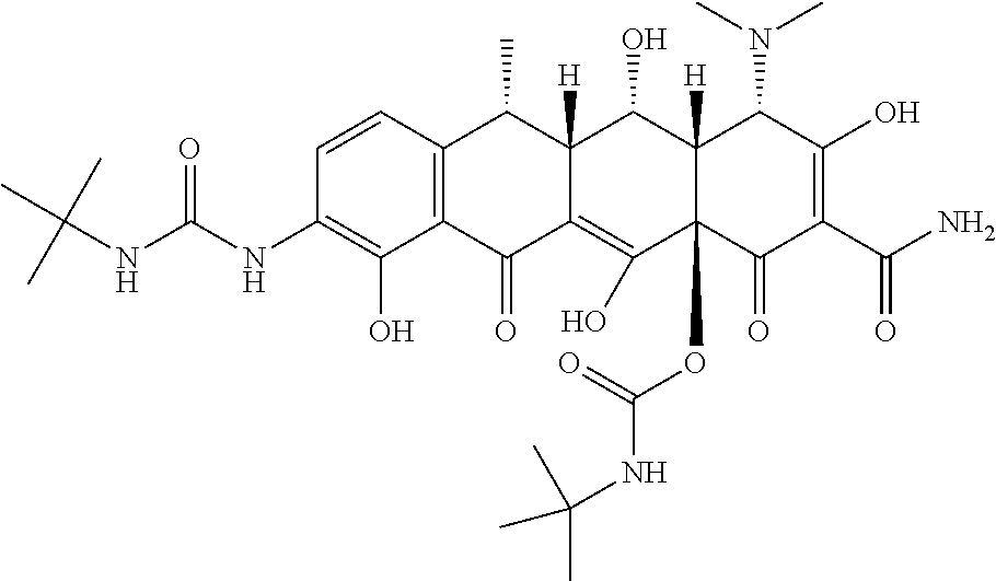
C1=CC2=C(C(O)=C1NC(NC(C)(C)C)=O)C(=O)C1=C(O)C3(OC(NC(C)(C)C)=O)C([H])(C(O)C1([H])C2C)C(N(C)C)C(O)=C(C(N)=O)C3=O
